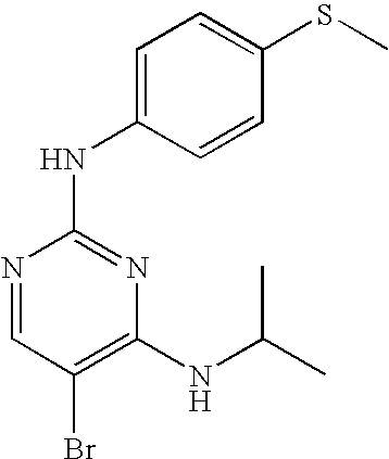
S(C1=CC=C(NC2=NC(NC(C)C)=C(Br)C=N2)C=C1)C
